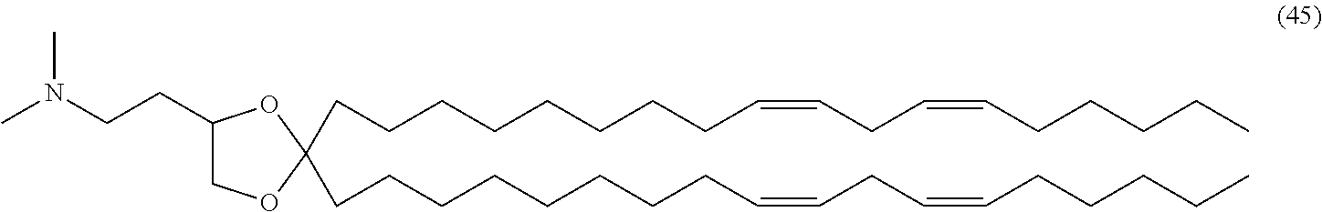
C(CCCCCCCC=CCC=CCCCCC)C1(CCCCCCCCC=CCC=CCCCCC)OCC(CCN(C)C)O1
